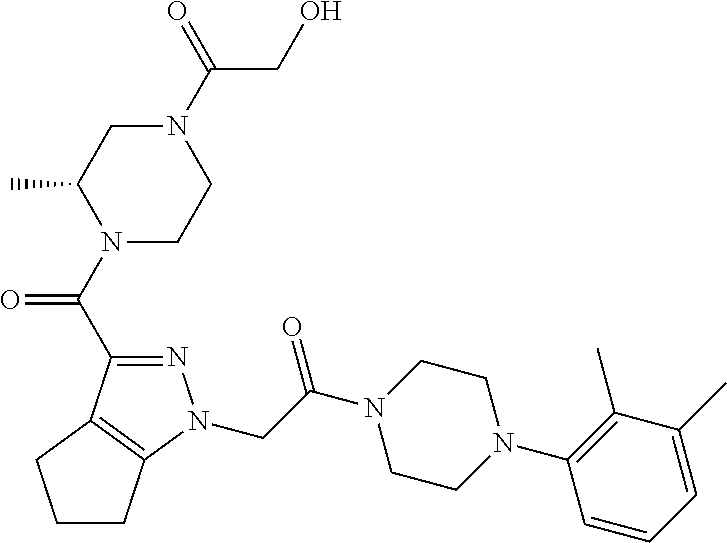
C(C(N1CCN(C2=C(C)C(C)=CC=C2)CC1)=O)N1N=C(C(N2CCN(C(=O)CO)CC2C)=O)C2=C1CCC2
